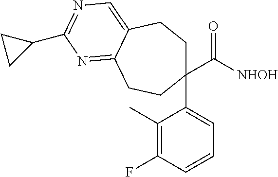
C1(C([NHOH])=O)(C2=CC=CC(F)=C2C)CCC2=CN=C(C3CC3)N=C2CC1
